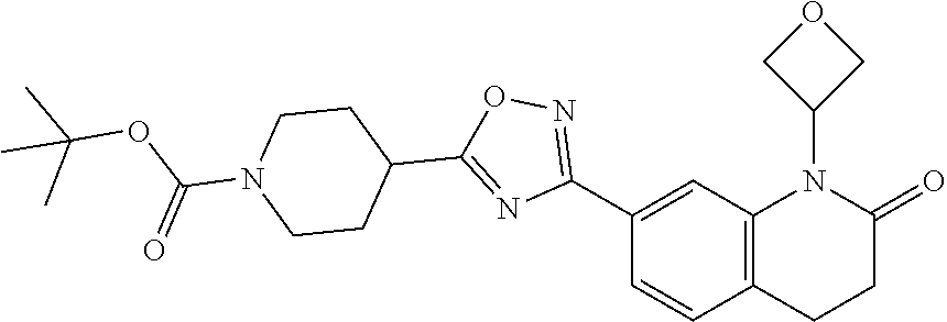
C12=C(C=C(C3=NOC(C4CCN(C(OC(C)(C)C)=O)CC4)=N3)C=C1)N(C1COC1)C(=O)CC2
